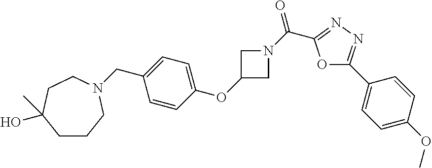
C(C1=CC=C(OC2CN(C(C3=NN=C(C4=CC=C(OC)C=C4)O3)=O)C2)C=C1)N1CCCC(O)(C)CC1
